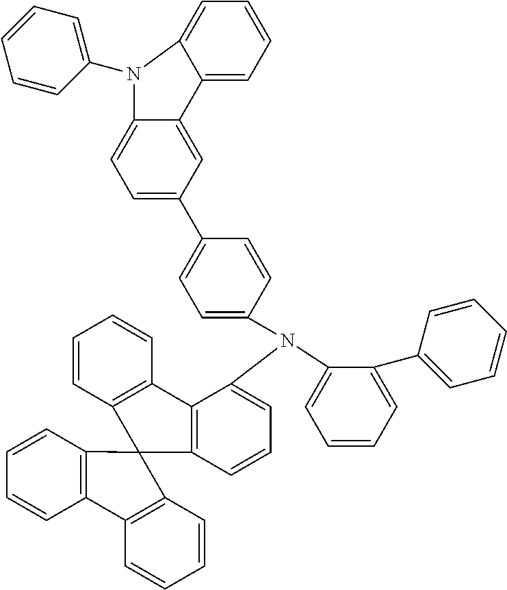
C1=CC=C(N(C2=CC=CC3=C2C2=C(C=CC=C2)C32C3=C(C=CC=C3)C3=C2C=CC=C3)C2=CC=C(C3=CC=C4C(=C3)C3=CC=CC=C3N4C3=CC=CC=C3)C=C2)C(C2=CC=CC=C2)=C1
